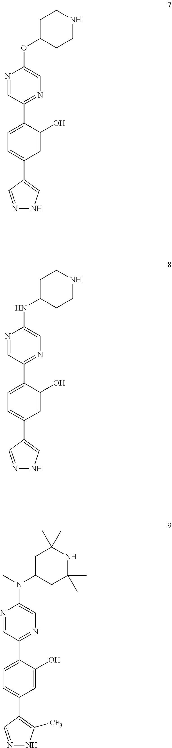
N1=CC(C2=CC=C(C3=CNN=C3)C=C2O)=NC=C1OC1CCNCC1.N1=CC(C2=CC=C(C3=CNN=C3)C=C2O)=NC=C1NC1CCNCC1.N1=CC(C2=CC=C(C3=C([CF3])NN=C3)C=C2O)=NC=C1N(C1CC(C)(C)NC(C)(C)C1)C
